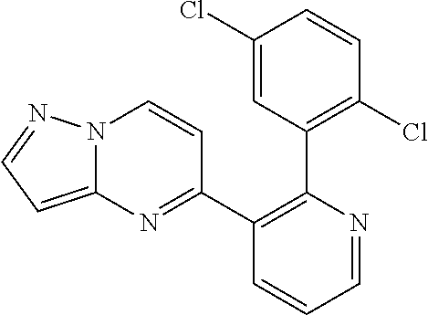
C1(Cl)=CC(C2=C(C3=NC4=CC=NN4C=C3)C=CC=N2)=C(Cl)C=C1
